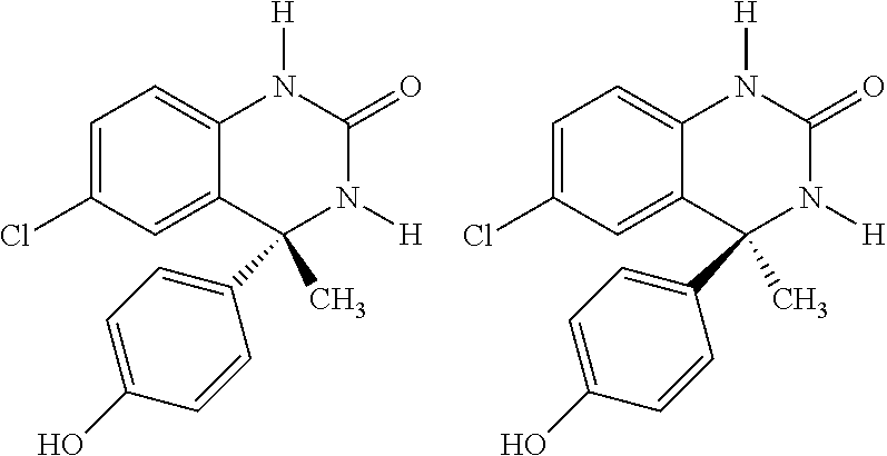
C1=C(Cl)C=C2C(=C1)N([H])C(=O)N([H])C2(C)C1=CC=C(O)C=C1.C1=C(Cl)C=C2C(=C1)N([H])C(=O)N([H])C2(C)C1=CC=C(O)C=C1
